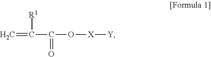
C=C(C(O[X][Y])=O)[R1]
